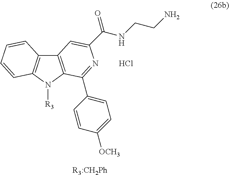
C12=C(N([R3])C3=C1C=CC=C3)C(C1=CC=C([OCH3])C=C1)=NC(C(=O)NCCN)=C2.[R3:CH2Ph].Cl
